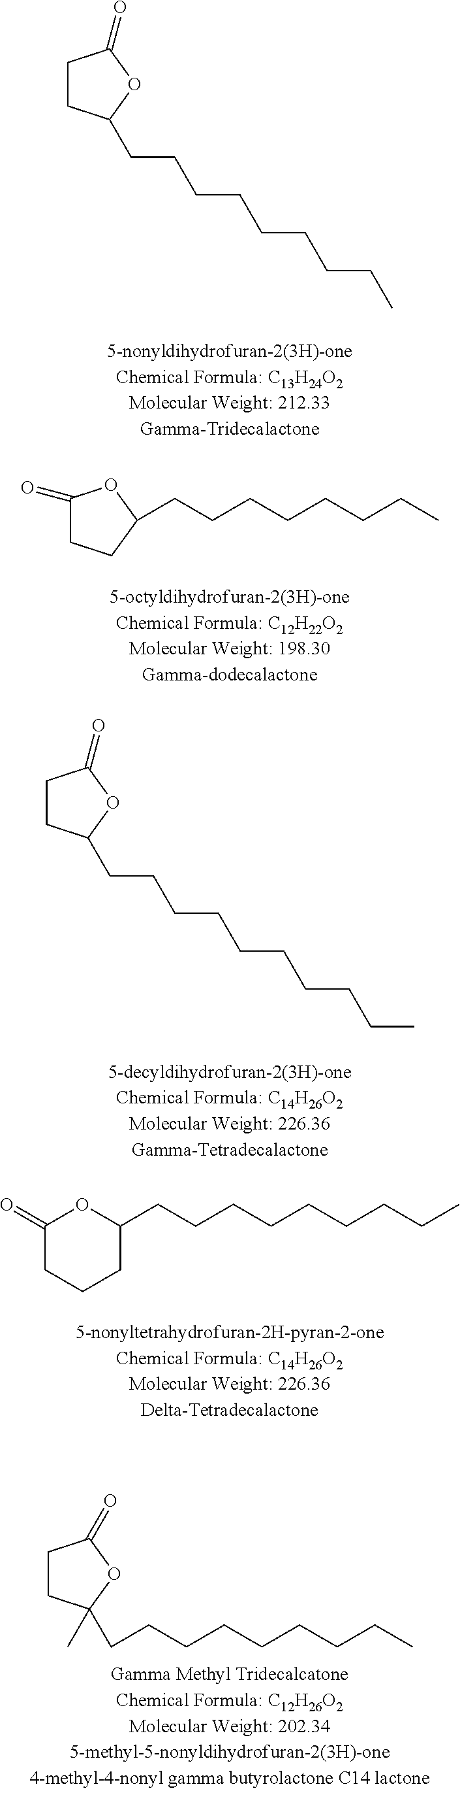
C1(=O)CCC(CCCCCCCC)O1.C1CC(CCCCCCCCCC)OC1=O.C1(=O)OC(CCCCCCCCC)CCC1.C1CC(C)(CCCCCCCCC)OC1=O.C1CC(CCCCCCCCC)OC1=O
